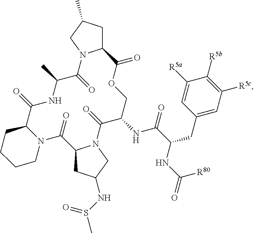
C12CC(C)CN1C(=O)C(C)NC(=O)C1N(C(=O)C3CC(NS(C)=O)CN3C(=O)C(NC(=O)C(CC3=CC([R5c])=C([R5b])C([R5a])=C3)NC([R80])=O)COC2=O)CCCC1
